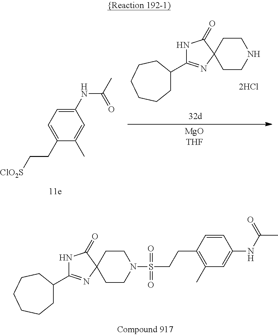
C12(CCN(S(=O)(CCC3=C(C)C=C(NC(C)=O)C=C3)=O)CC1)C(=O)NC(C1CCCCCC1)=N2.C12(CCNCC1)C(=O)NC(C1CCCCCC1)=N2.C1=C(CC[ClO2S])C(C)=CC(NC(C)=O)=C1
